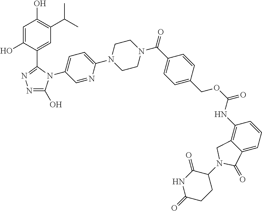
C1(N2CCN(C(C3=CC=C(COC(=O)NC4=C5C(=CC=C4)C(=O)N(C4C(=O)NC(=O)CC4)C5)C=C3)=O)CC2)=CC=C(N2C(C3=CC(C(C)C)=C(O)C=C3O)=NN=C2O)C=N1
